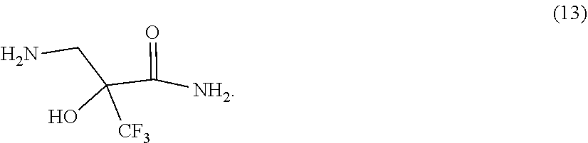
NCC(C([NH2])=O)(O)[CF3]
